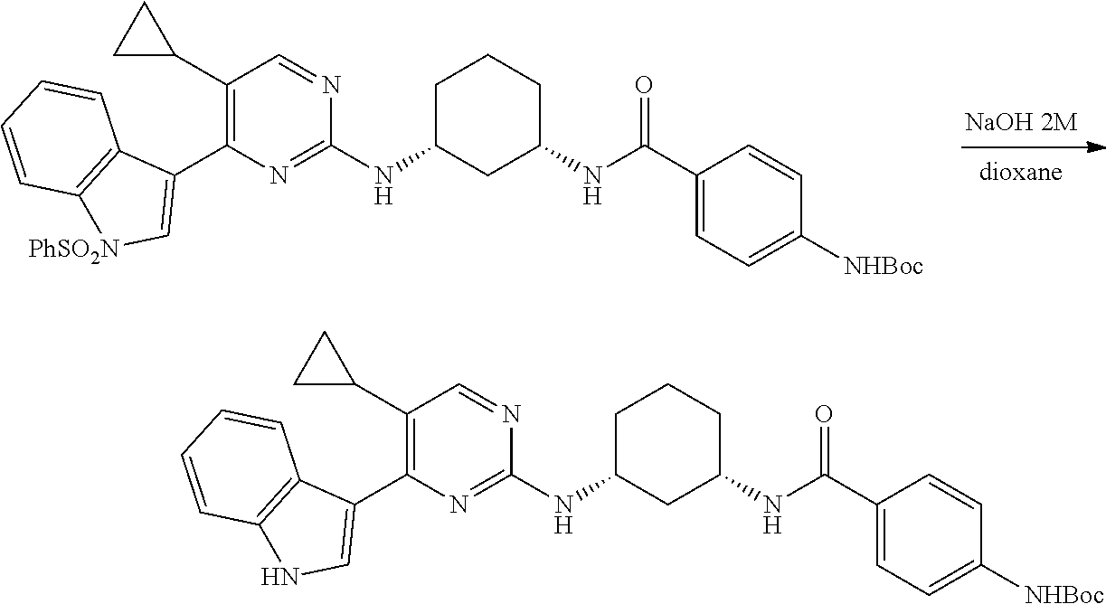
C1(C2CC2)=C(C2=C[PhSO2N]C3=C2C=CC=C3)N=C(NC2CC(NC(C3=CC=C([NHBoc])C=C3)=O)CCC2)N=C1.C1(C2CC2)=C(C2=CNC3=C2C=CC=C3)N=C(NC2CC(NC(C3=CC=C([NHBoc])C=C3)=O)CCC2)N=C1
